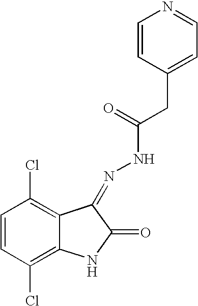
C1=CC(Cl)=C2C(=C1Cl)C(=NNC(CC1=CC=NC=C1)=O)C(=O)N2
